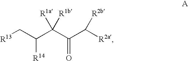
[R13]CC(C(C(C([R2a])[R2b])=O)([R1b])[R1a])[R14]
